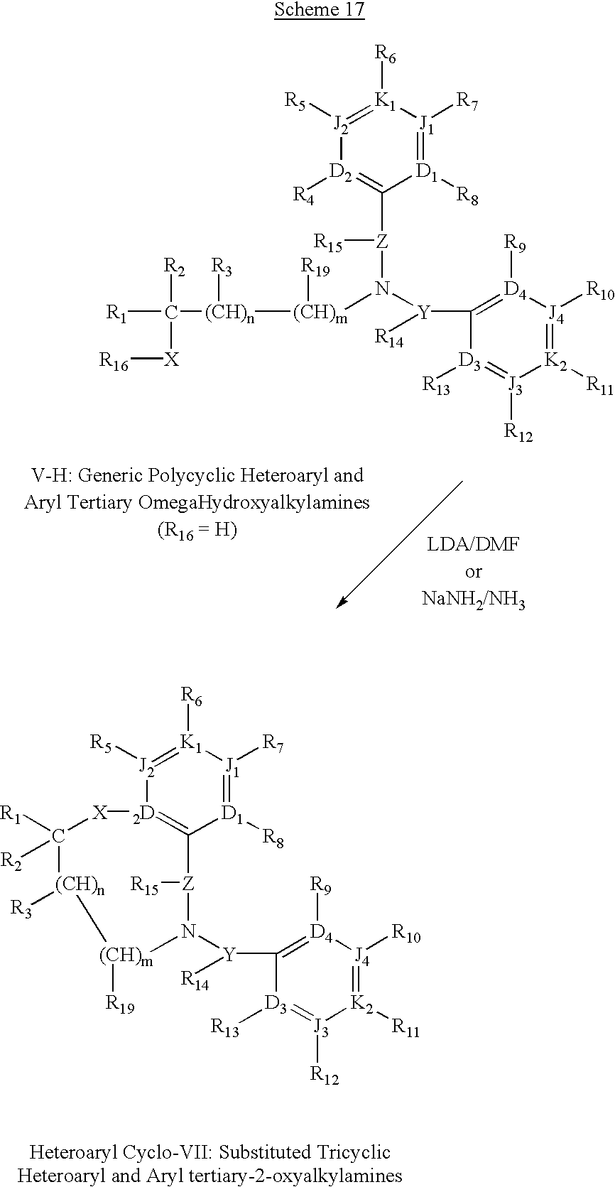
[J2]1([R5])=[K1]([R6])[J1]([R7])=[D1]([R8])C([Z]([R15])N([Y](C2=[D4]([R9])[J4]([R10])=[K2]([R11])[J3]([R12])=[D3]2[R13])[R14])[(CH)m]([(CH)n]([R3])C([R1])([R2])[X][R16])[R19])=[D2]1[R4].[J2]1([R5])=[K1]([R6])[J1]([R7])=[D1]([R8])C2=[2D]1[X]C([R1])([R2])[(CH)n]([R3])[(CH)m]([R19])N([Y]([R14])C1=[D4]([R9])[J4]([R10])=[K2]([R11])[J3]([R12])=[D3]1[R13])[Z]2[R15]
